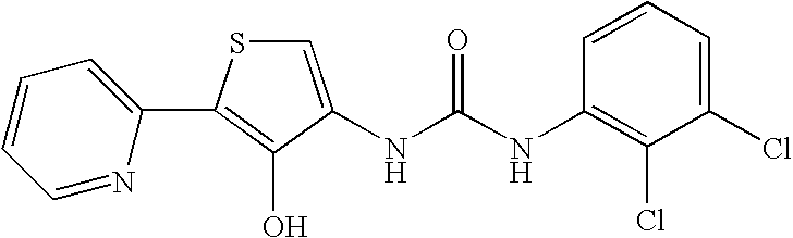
C1=C(NC(=O)NC2=C(Cl)C(Cl)=CC=C2)C(O)=C(C2=CC=CC=N2)S1
